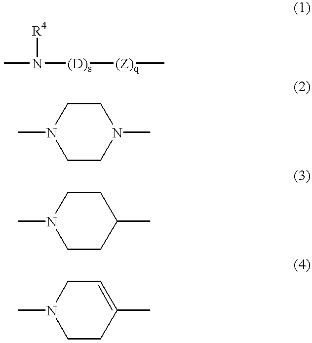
CN([(D)s][(Z)q]C)[R4].C1CN(C)CCN1C.C1CC(C)CCN1C.C1CC(C)=CCN1C
